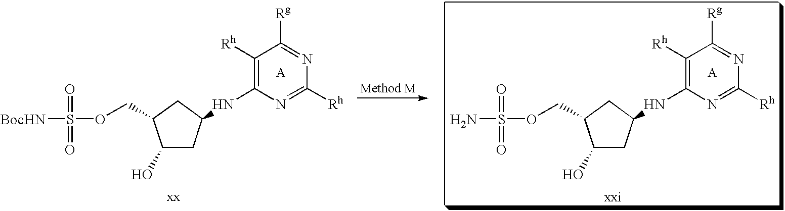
[BocHN]S(=O)(=O)OCC1C(O)CC(NC2=C([Rh])C([Rg])=NC([Rh])=N2)C1.NS(=O)(=O)OCC1C(O)CC(NC2=C([Rh])C([Rg])=NC([Rh])=N2)C1
